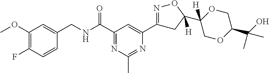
C1(OC)=C(F)C=CC(CNC(C2=NC(C)=NC(C3=NOC(C4([H])OCC(C(O)(C)C)OC4)([H])C3)=C2)=O)=C1
